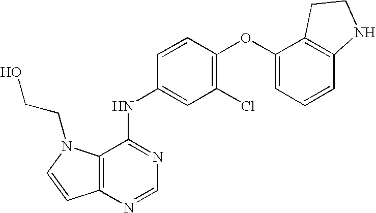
C12=C(N=CN=C1NC1=CC(Cl)=C(OC3=CC=CC4=C3CCN4)C=C1)C=CN2CCO
